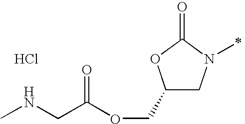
C1(COC(CNC)=O)CN(C)C(=O)O1.Cl
